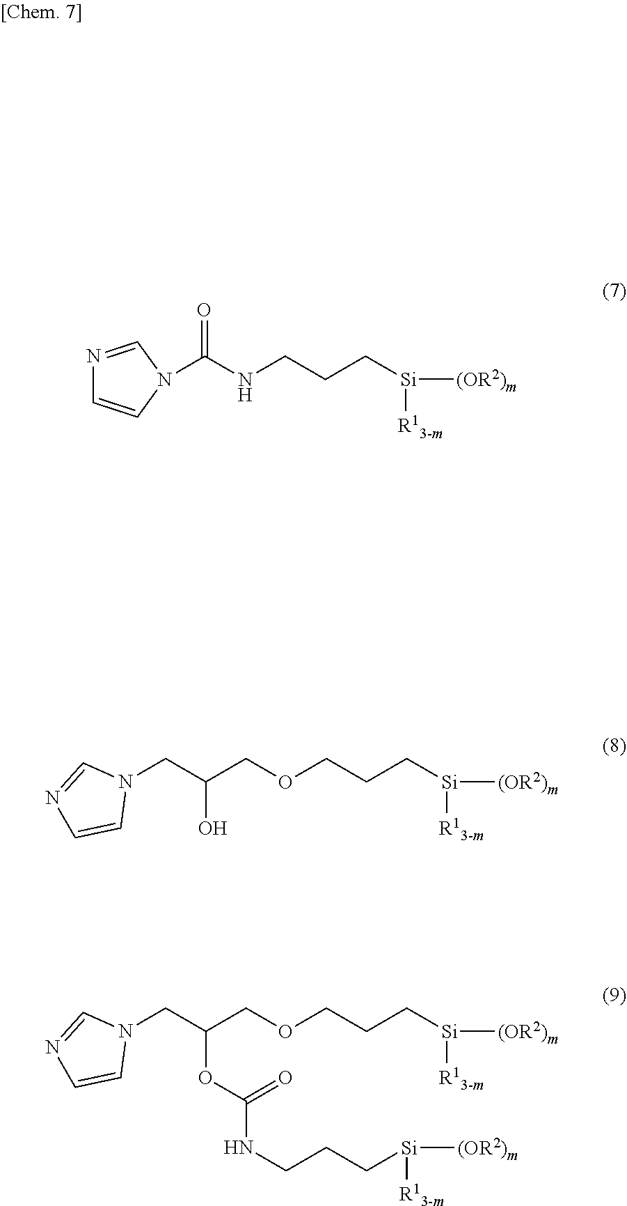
N1=CN(C(NCCC[Si]([R13-m])[(OR2)m])=O)C=C1.C(COCCC[Si]([R13-m])[(OR2)m])(CN1C=NC=C1)O.C(COCCC[Si]([R13-m])[(OR2)m])(CN1C=NC=C1)OC(NCCC[Si]([(OR2)m])[R13-m])=O
